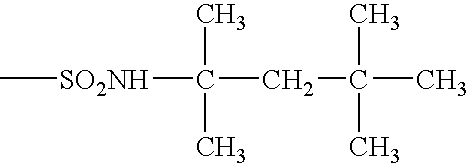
C[SO2NH]C(C)(C)CC(C)(C)C
